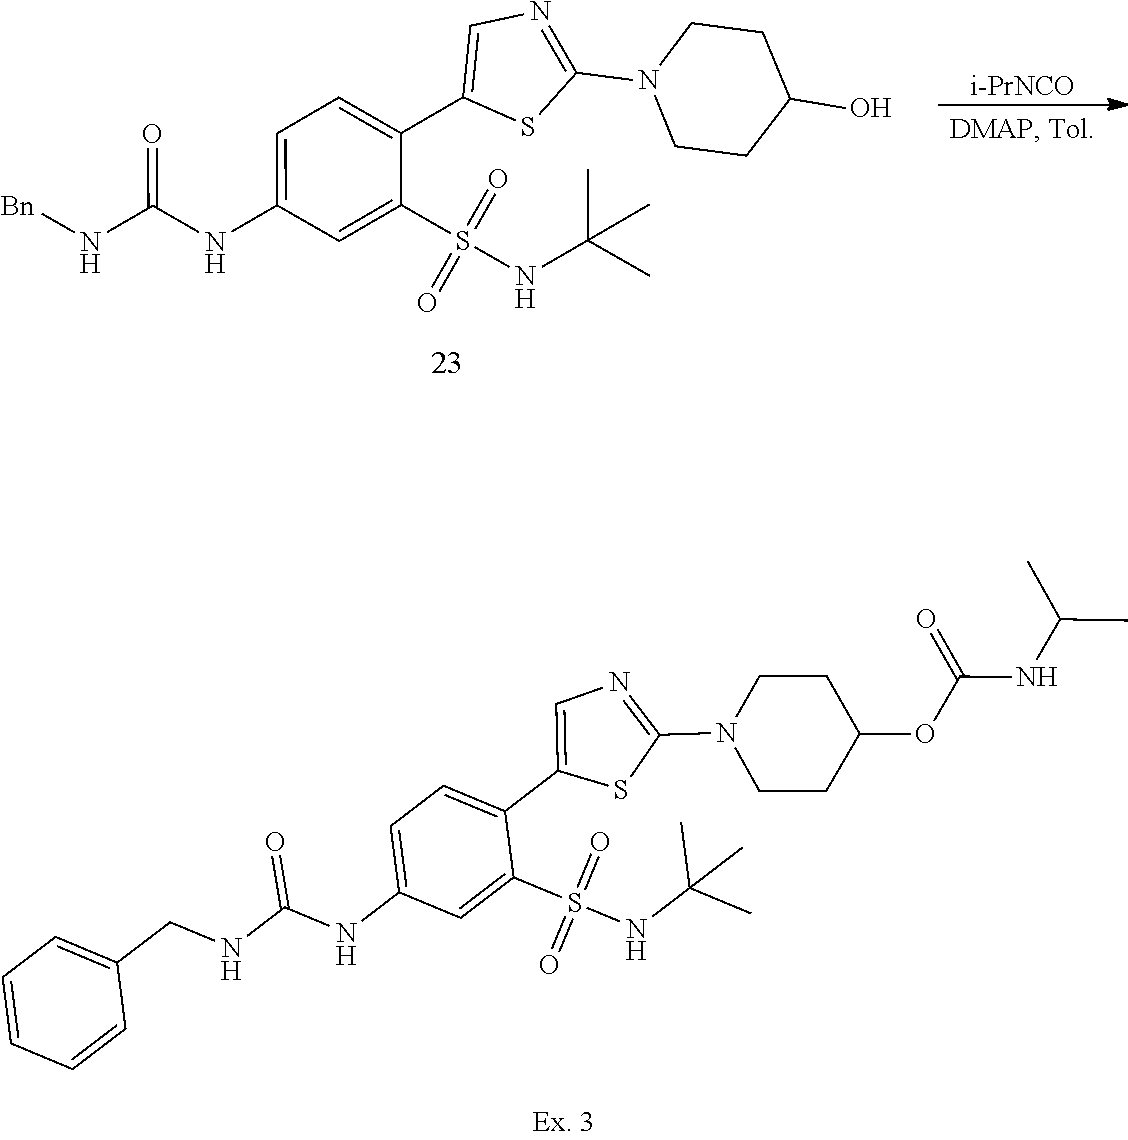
C1=C(NC(NCC2=CC=CC=C2)=O)C=C(S(NC(C)(C)C)(=O)=O)C(C2=CN=C(N3CCC(OC(NC(C)C)=O)CC3)S2)=C1.C1=C(NC(N[Bn])=O)C=C(S(NC(C)(C)C)(=O)=O)C(C2=CN=C(N3CCC(O)CC3)S2)=C1.[i-PrNCO]
